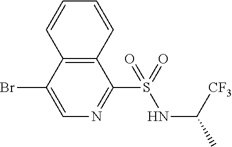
C12=C(C(Br)=CN=C1S(=O)(NC(C)[CF3])=O)C=CC=C2
